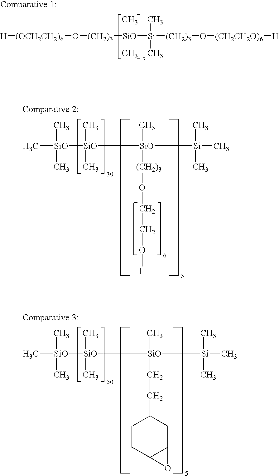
[H][(OCH2CH2)6]O[(CH2)3][SiO]([Si]([(CH2)3]O[(CH2CH2O)6][H])(C)C)(C)C.C[SiO]([SiO]([SiO]([Si](C)(C)C)(C)[(CH2)3]OCCO[H])(C)C)(C)C.C[SiO]([SiO]([SiO]([Si](C)(C)C)(C)CCC1CCC2C(C1)O2)(C)C)(C)C
